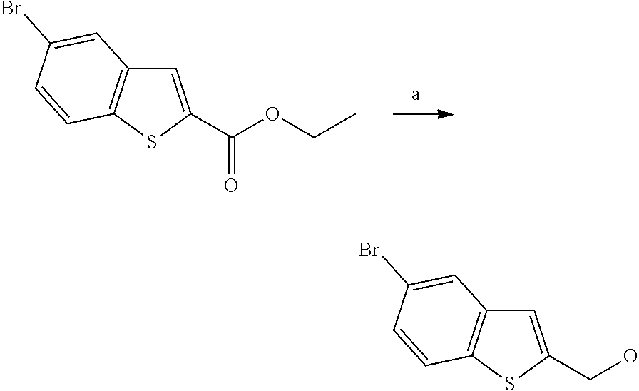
C1=C(C(OCC)=O)SC2=C1C=C(Br)C=C2.C1=C(CO)SC2=C1C=C(Br)C=C2
